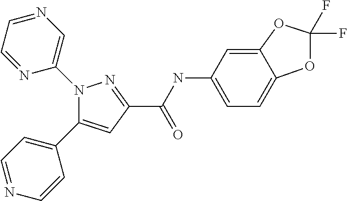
C(=O)(C1=NN(C2=CN=CC=N2)C(C2=CC=NC=C2)=C1)NC1=CC=C2OC(F)(F)OC2=C1
